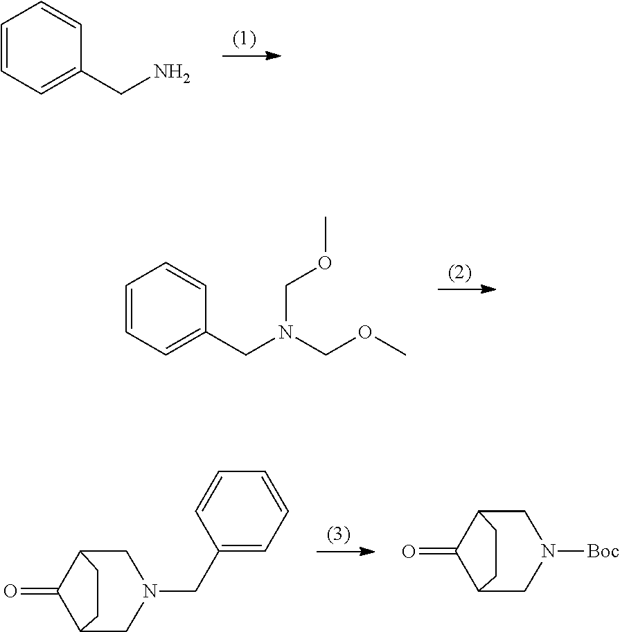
C1=CC=C(CN)C=C1.C1=CC=C(CN(COC)COC)C=C1.C1(CN2CC3C(=O)C(C2)CC3)=CC=CC=C1.[Boc]N1CC2C(=O)C(C1)CC2
